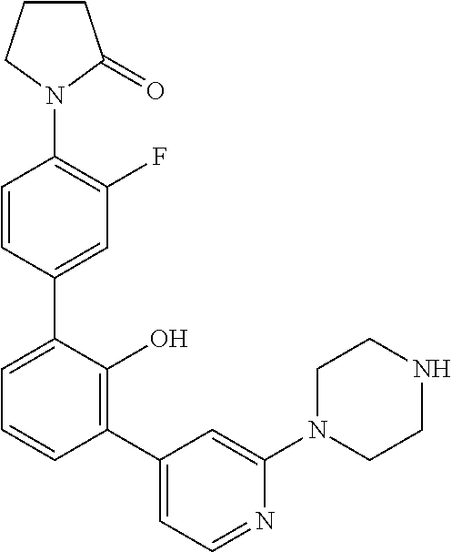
C1(N2C(=O)CCC2)=C(F)C=C(C2=CC=CC(C3=CC=NC(N4CCNCC4)=C3)=C2O)C=C1
